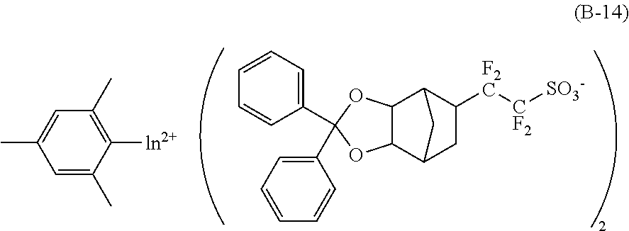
C1=C(C)C([ln2+])=C(C)C=C1C.C12C(C3CC([F2C][CF2][SO3-])C1C3)OC(C1=CC=CC=C1)(C1=CC=CC=C1)O2
